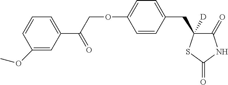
C1(OC)=CC(C(COC2=CC=C(CC3([D])C(=O)NC(=O)S3)C=C2)=O)=CC=C1
